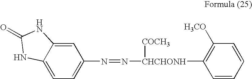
C12=CC=C(N=N[CHCHONH](C3=C([H3CO])C=CC=C3)[COCH3])C=C1NC(=O)N2
